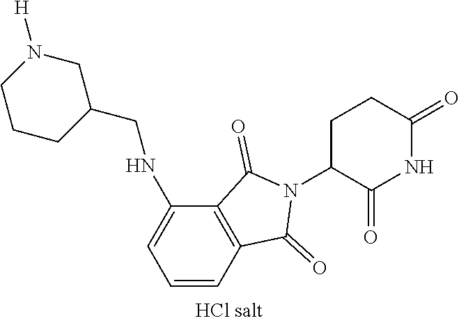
C1C(N2C(=O)C3=C(C2=O)C=CC=C3NCC2CN([H])CCC2)C(=O)NC(=O)C1
